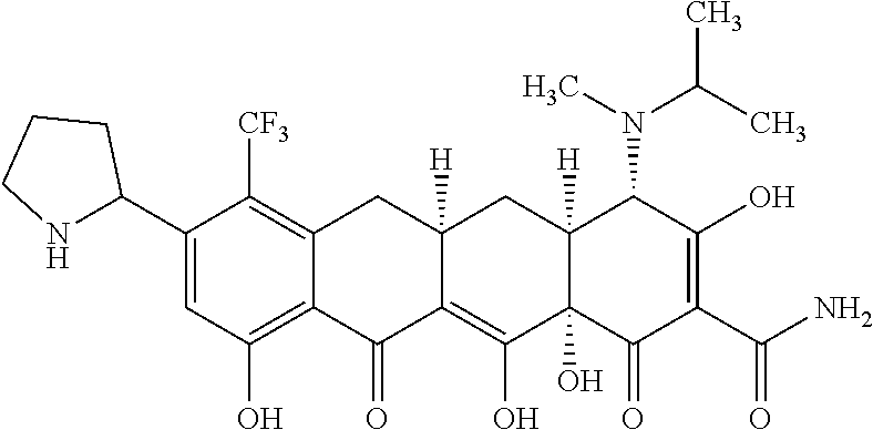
C1(C2NCCC2)=CC(O)=C2C(=C1[CF3])CC1([H])CC3([H])C(N(C(C)C)C)C(O)=C(C(=O)N)C(=O)C3(O)C(O)=C1C2=O
